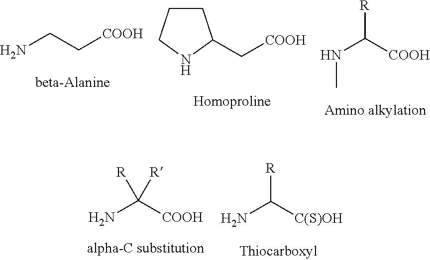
NCC[COOH].C1CCNC1C[COOH].N(C([COOH])[R])C.NC([C(S)OH])[R].NC([COOH])([R])[R]
